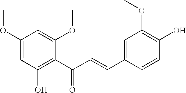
C1(OC)=CC(O)=C(C(C=CC2=CC(OC)=C(O)C=C2)=O)C(OC)=C1
